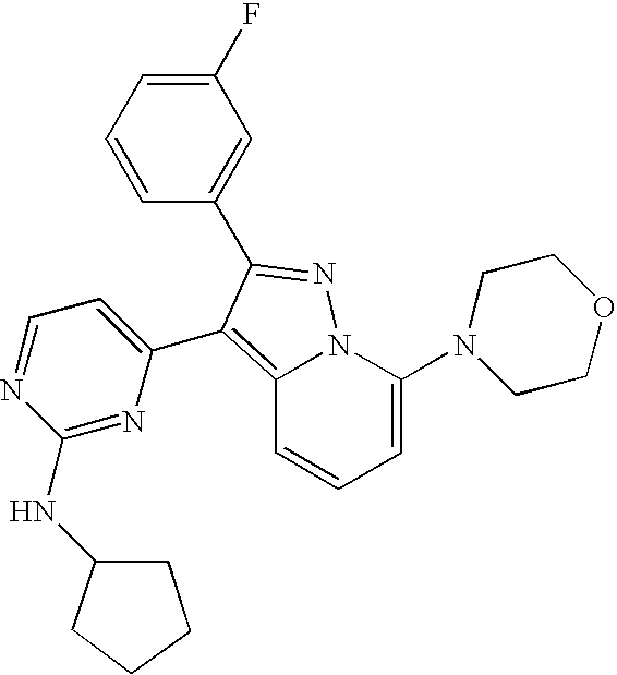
C1=C(N2CCOCC2)N2C(=C(C3=CC=NC(NC4CCCC4)=N3)C(C3=CC(F)=CC=C3)=N2)C=C1
